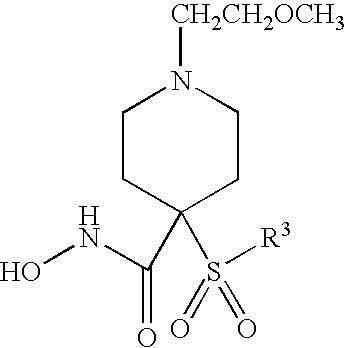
ONC(=O)C1(S([R3])(=O)=O)CCN([CH2CH2OCH3])CC1
